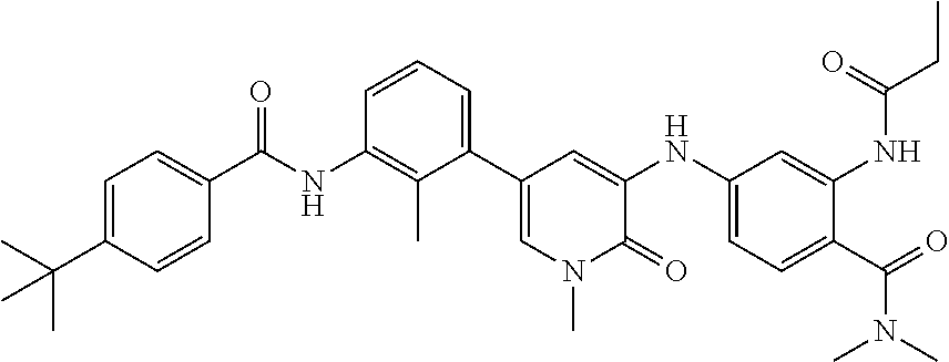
C1=C(C(C)(C)C)C=CC(C(NC2=C(C)C(C3=CN(C)C(=O)C(NC4=CC=C(C(=O)N(C)C)C(NC(CC)=O)=C4)=C3)=CC=C2)=O)=C1
